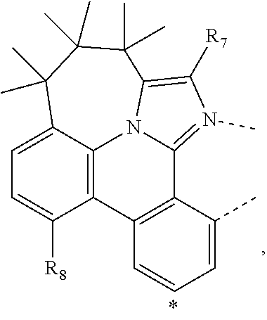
C12=C(C(C)=CC=C1)C1=N(C)C([R7])=C3N1C1=C2C([R8])=CC=C1C(C)(C)C(C)(C)C3(C)C
